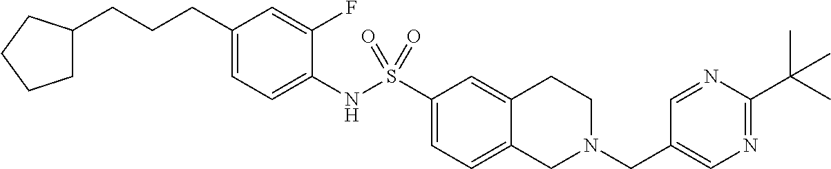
C1(CCCC2CCCC2)=CC=C(NS(C2=CC=C3C(=C2)CCN(CC2=CN=C(C(C)(C)C)N=C2)C3)(=O)=O)C(F)=C1
